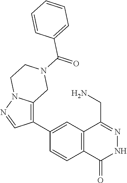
C1(C2=C3N(N=C2)CCN(C(=O)C2=CC=CC=C2)C3)=CC2=C(C=C1)C(=O)NN=C2CN
